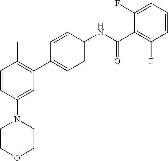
C1(N2CCOCC2)=CC(C2=CC=C(NC(C3=C(F)C=CC=C3F)=O)C=C2)=C(C)C=C1
